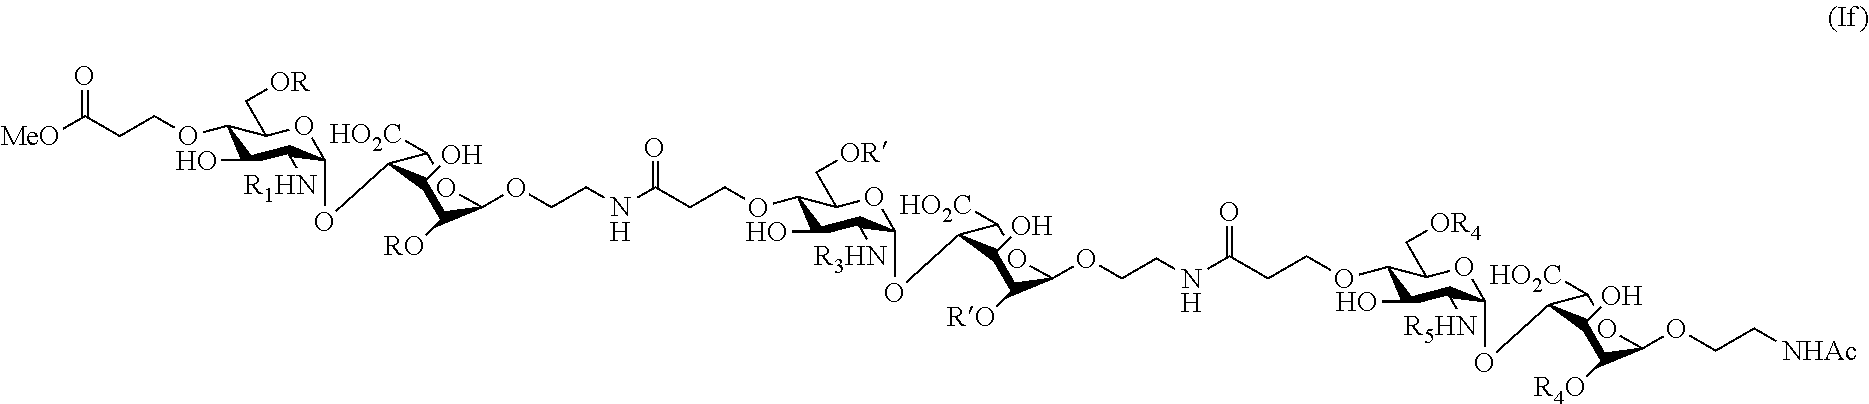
C1(OCCC([MeO])=O)C(O)C([R1HN])C(OC2C([HO2C])OC(OCCNC(CCOC3C(O)C([R3HN])C(OC4C([HO2C])OC(OCCNC(CCOC5C(O)C([R5HN])C(OC6C([HO2C])OC(OCC[NHAc])C([R4O])C6O)OC5C[OR4])=O)C([RO])C4O)OC3C[OR])=O)C([RO])C2O)OC1C[OR]
